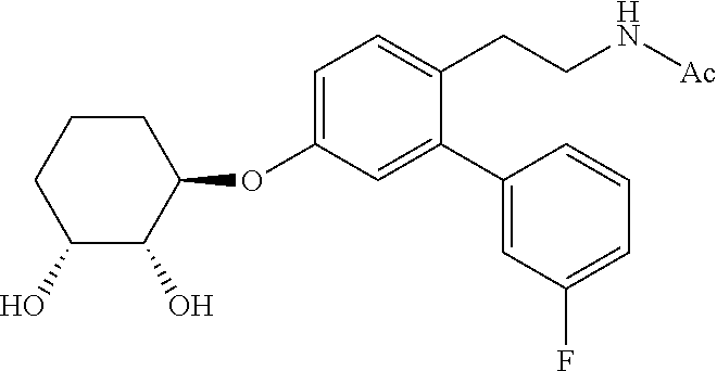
C1=C(OC2CCCC(O)C2O)C=C(C2=CC(F)=CC=C2)C(CCN[Ac])=C1
